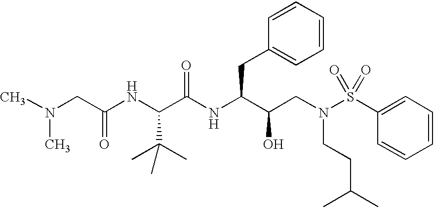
N(CC(NC(C(NC(C(CN(S(C1=CC=CC=C1)(=O)=O)CCC(C)C)O)CC1=CC=CC=C1)=O)C(C)(C)C)=O)(C)C
